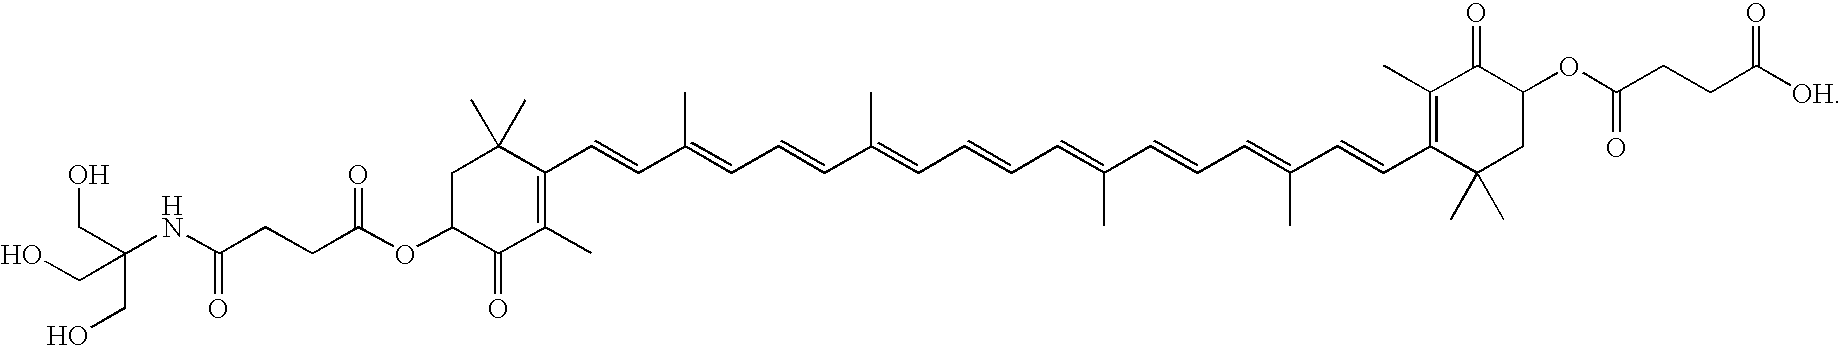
C1C(OC(CCC(NC(CO)(CO)CO)=O)=O)C(=O)C(C)=C(C=CC(=CC=CC(=CC=CC=C(C=CC=C(C=CC2=C(C)C(=O)C(OC(CCC([OH])=O)=O)CC2(C)C)C)C)C)C)C1(C)C
